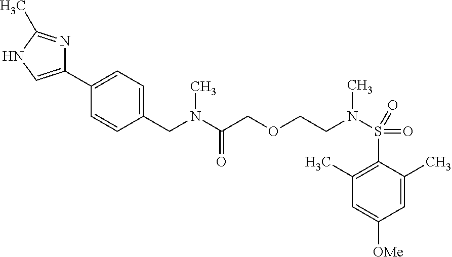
C1(C2=CC=C(CN(C(COCCN(S(=O)(=O)C3=C(C)C=C([OMe])C=C3C)C)=O)C)C=C2)=CNC(C)=N1
